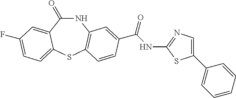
C1(=O)NC2=C(SC3=CC=C(F)C=C13)C=CC(C(NC1=NC=C(C3=CC=CC=C3)S1)=O)=C2
